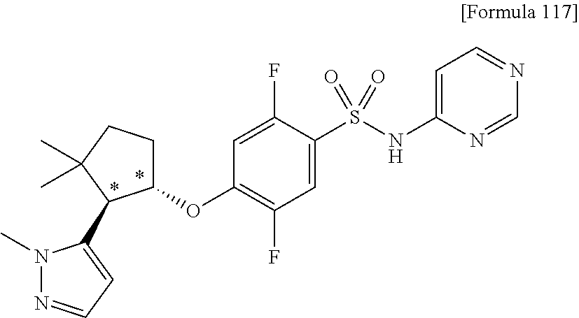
C1(S(NC2=CC=NC=N2)(=O)=O)=CC(F)=C(OC2CCC(C)(C)C2C2=CC=NN2C)C=C1F
